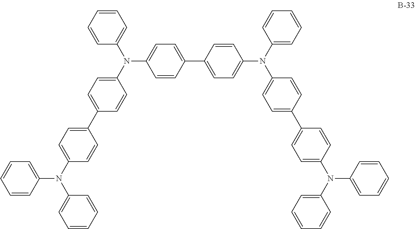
N(C1=CC=C(C2=CC=C(N(C3=CC=CC=C3)C3=CC=C(C4=CC=C(N(C5=CC=CC=C5)C5=CC=CC=C5)C=C4)C=C3)C=C2)C=C1)(C1=CC=C(C2=CC=C(N(C3=CC=CC=C3)C3=CC=CC=C3)C=C2)C=C1)C1=CC=CC=C1
